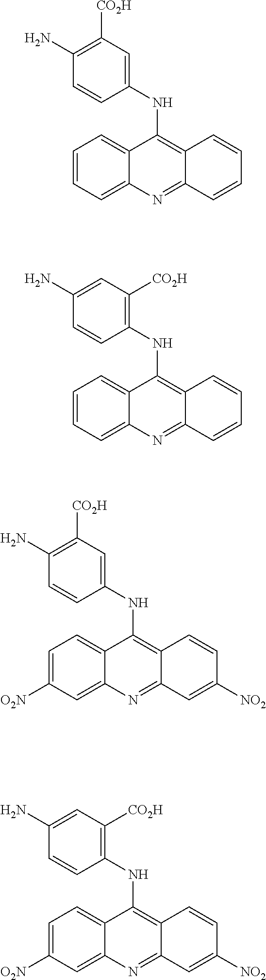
C1=CC=C2C(=C1)C(NC1=CC([CO2H])=C(N)C=C1)=C1C(=N2)C=CC=C1.C1=CC=C2C(=C1)C(NC1=C([CO2H])C=C(N)C=C1)=C1C(=N2)C=CC=C1.C1=C([O2N])C=C2C(=C1)C(NC1=CC([CO2H])=C(N)C=C1)=C1C(=N2)C=C([NO2])C=C1.C1=C([O2N])C=C2C(=C1)C(NC1=C([CO2H])C=C(N)C=C1)=C1C(=N2)C=C([NO2])C=C1
